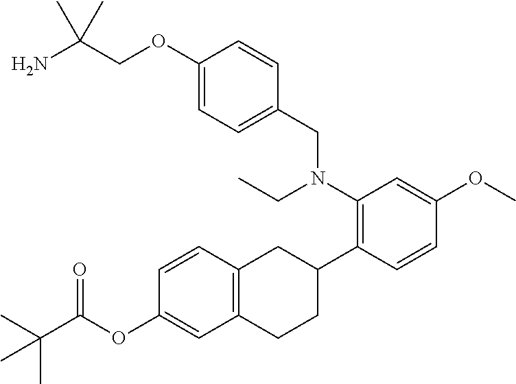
C1(OCC(N)(C)C)=CC=C(CN(CC)C2=C(C3CC4=C(CC3)C=C(OC(C(C)(C)C)=O)C=C4)C=CC(OC)=C2)C=C1
